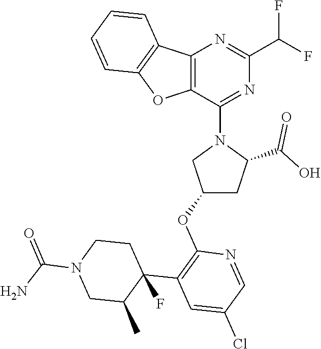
C12=C(C(N3CC(OC4=C(C5(F)C(C)CN(C(N)=O)CC5)C=C(Cl)C=N4)CC3C(O)=O)=NC(C(F)F)=N1)OC1=C2C=CC=C1
